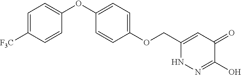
C1(OCC2=CC(=O)C(O)=NN2)=CC=C(OC2=CC=C([F3C])C=C2)C=C1
